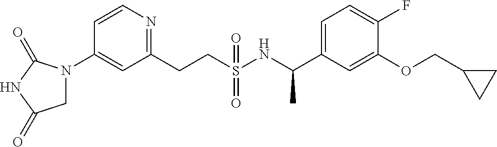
C1=CN=C(CCS(NC(C2=CC=C(F)C(OCC3CC3)=C2)C)(=O)=O)C=C1N1CC(=O)NC1=O
